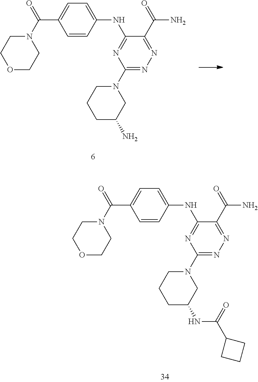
O1CCN(C(=O)C2=CC=C(NC3=NC(N4CCCC(N)C4)=NN=C3C(=O)N)C=C2)CC1.O1CCN(C(=O)C2=CC=C(NC3=NC(N4CCCC(NC(C5CCC5)=O)C4)=NN=C3C(=O)N)C=C2)CC1
